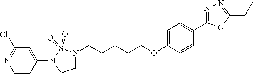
C1(N2CCN(CCCCCOC3=CC=C(C4=NN=C(CC)O4)C=C3)S2(=O)=O)=CC(Cl)=NC=C1
